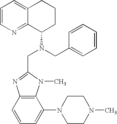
C1=CN=C2C(=C1)CCCC2N(CC1=NC2=C(N1C)C(N1CCN(C)CC1)=CC=C2)CC1=CC=CC=C1
